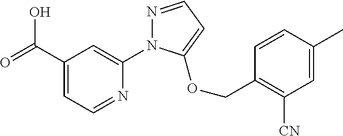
C(C1=CC=NC(N2N=CC=C2OCC2=C([CN])C=C(C)C=C2)=C1)(=O)O
